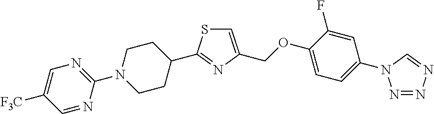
C1=C([F3C])C=NC(N2CCC(C3=NC(COC4=CC=C(N5N=NN=C5)C=C4F)=CS3)CC2)=N1
